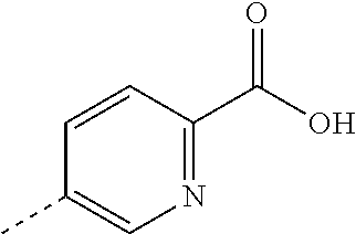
C1=CC(C(O)=O)=NC=C1C
